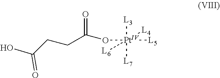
O([Pt]([L3])([L7])([L6])([L5])[L4])C(=O)CCC(O)=O
